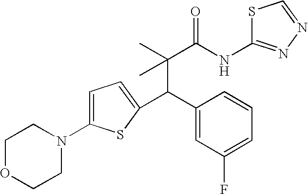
C(C1=CC(F)=CC=C1)(C(C)(C(NC1=NN=CS1)=O)C)C1=CC=C(N2CCOCC2)S1
